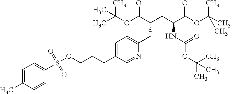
C1=C(C)C=CC(S(OCCCC2=CC=C(CC(CC(C(OC(C)(C)C)=O)NC(OC(C)(C)C)=O)C(OC(C)(C)C)=O)N=C2)(=O)=O)=C1
